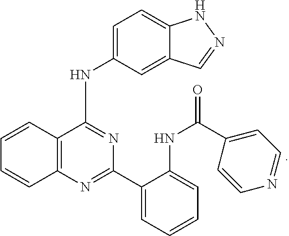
C12=C(N=C(C3=CC=CC=C3NC(C3=CC=NC=C3)=O)N=C1NC1=CC=C3C(=C1)C=NN3)C=CC=C2
